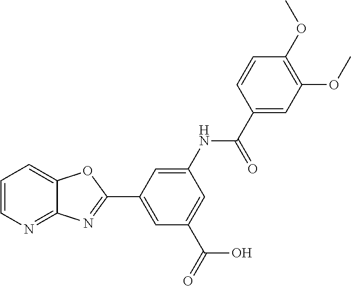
C1=CN=C2C(=C1)OC(C1=CC(C(=O)O)=CC(NC(=O)C3=CC(OC)=C(OC)C=C3)=C1)=N2
